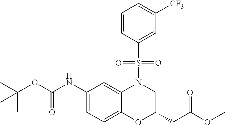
C1(NC(OC(C)(C)C)=O)=CC=C2C(=C1)N(S(=O)(=O)C1=CC([CF3])=CC=C1)CC(CC(=O)OC)O2
